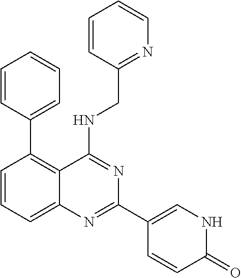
C1=CC=C2C(=C1C1=CC=CC=C1)C(NCC1=NC=CC=C1)=NC(C1=CNC(=O)C=C1)=N2
